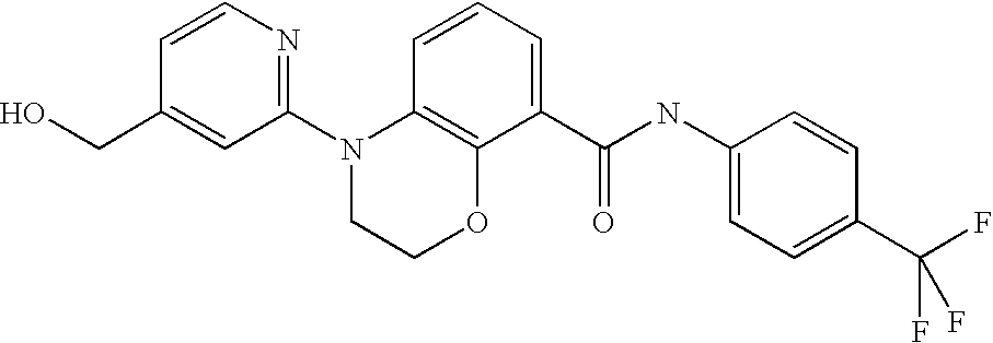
C1(N2CCOC3=C2C=CC=C3C(NC2=CC=C(C(F)(F)F)C=C2)=O)=NC=CC(CO)=C1
